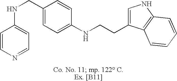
C1=CN=CC=C1NCC1=CC=C(NCCC2=CNC3=C2C=CC=C3)C=C1
